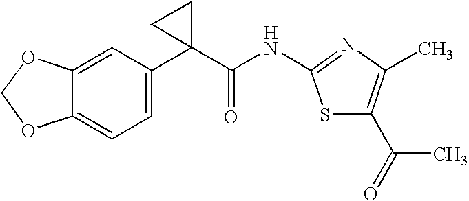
C12=CC=C(C3(C(NC4=NC(C)=C(C(=O)C)S4)=O)CC3)C=C1OCO2
